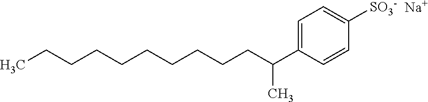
CCCCCCCCCCC(C1=CC=C([SO3-])C=C1)C.[Na]
